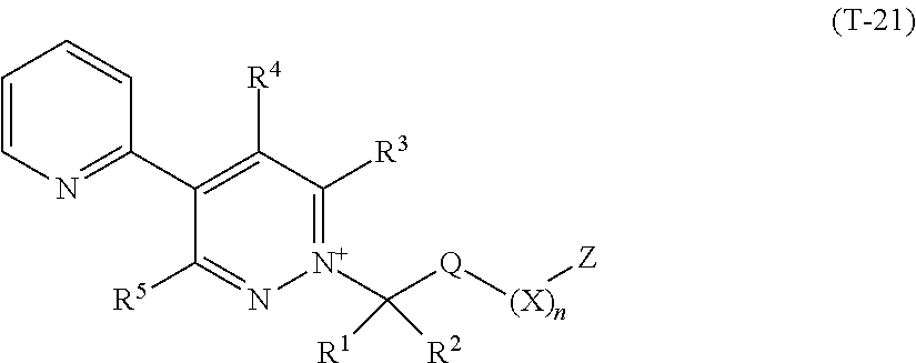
C1=CN=C(C2=C([R4])C([R3])=[N+](C([Q][(X)n][Z])([R2])[R1])N=C2[R5])C=C1
